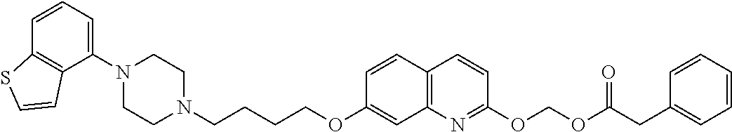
C1N(C2=CC=CC3=C2C=CS3)CCN(CCCCOC2=CC3=C(C=C2)C=CC(OCOC(=O)CC2=CC=CC=C2)=N3)C1
